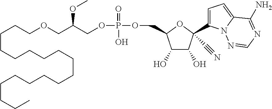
COC(COCCCCCCCCCCCCCCCCCC)COP(=O)(O)OCC1C(O)C(O)C(C2=CC=C3N2N=CN=C3N)(C#N)O1
